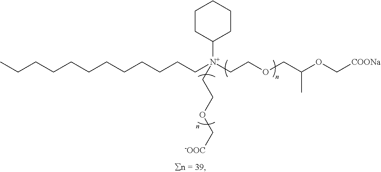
CCCCCCCCCCCC[N+](CCOCC(OC[COONa])C)(C1CCCCC1)CCOC[-OOC]
